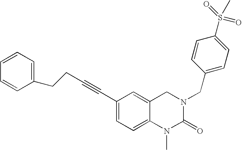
C(#CC1=CC=C2C(=C1)CN(CC1=CC=C(S(=O)(=O)C)C=C1)C(=O)N2C)CCC1=CC=CC=C1
